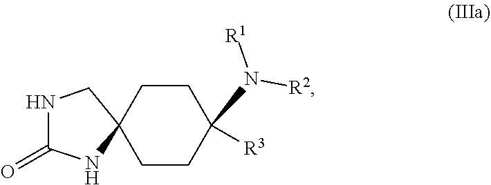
C1CC2(CNC(=O)N2)CCC1([R3])N([R2])[R1]
